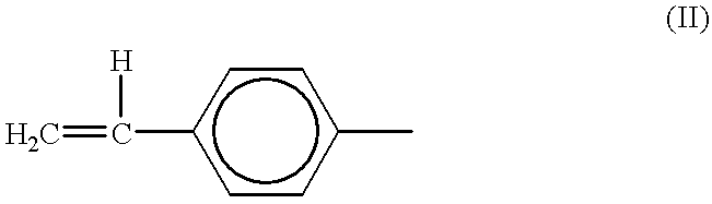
C=C([H])c1ccc(C)cc1
